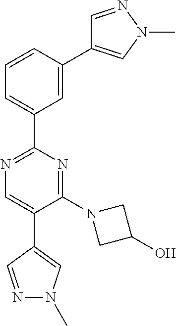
C1=NN(C)C=C1C1=CC(C2=NC=C(C3=CN(C)N=C3)C(N3CC(O)C3)=N2)=CC=C1
